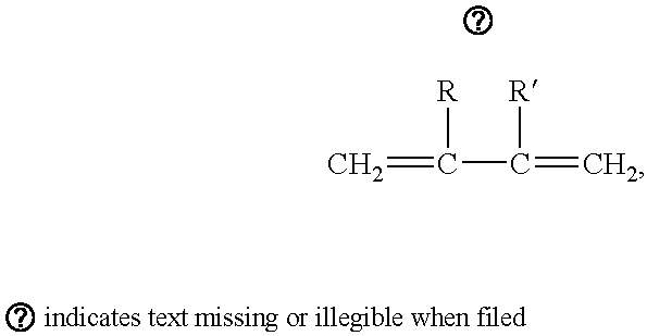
C=C([R])C(=C)[R]
